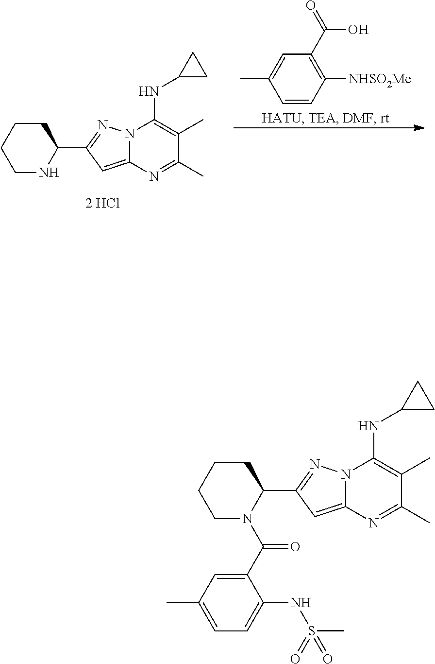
C1CCCN(C(C2=CC(C)=CC=C2NS(C)(=O)=O)=O)C1C1=NN2C(=C1)N=C(C)C(C)=C2NC1CC1.C1CCCNC1C1=NN2C(=C1)N=C(C)C(C)=C2NC1CC1.C1=CC([NHSO2Me])=C(C(=O)O)C=C1C
